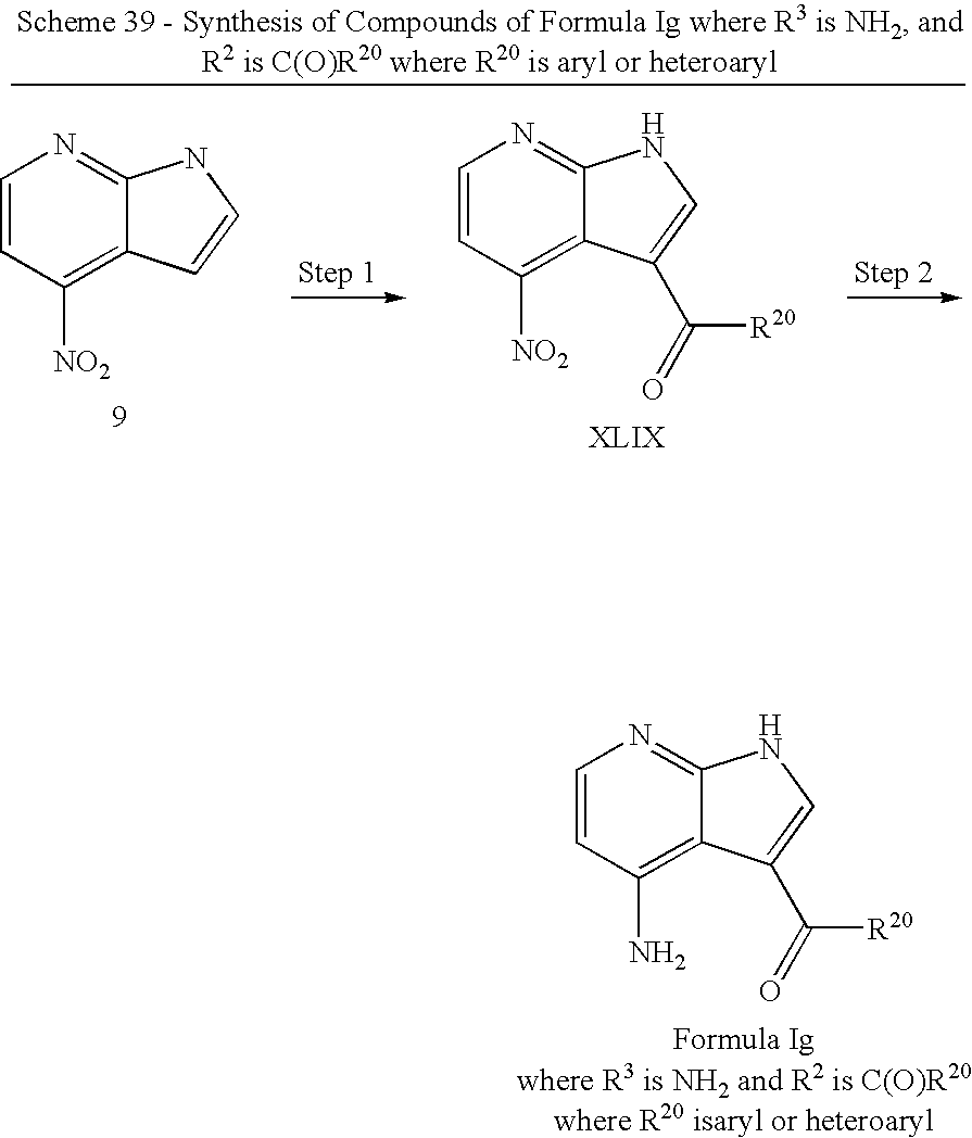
C1=CC(N)=C2C(=N1)NC=C2C(=O)[R20].C1=CC([NO2])=C2C(=N1)NC=C2.C1=CC([NO2])=C2C(=N1)NC=C2C([R20])=O
